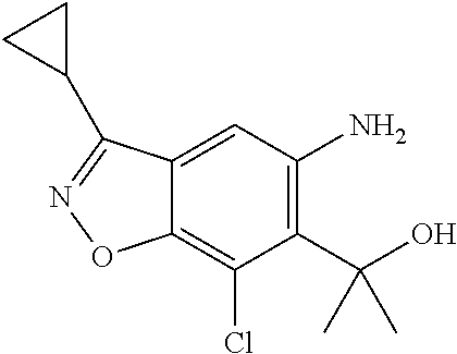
C12=CC(N)=C(C(O)(C)C)C(Cl)=C1ON=C2C1CC1
